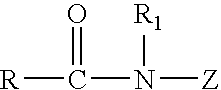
C(N([Z])[R1])([R])=O
